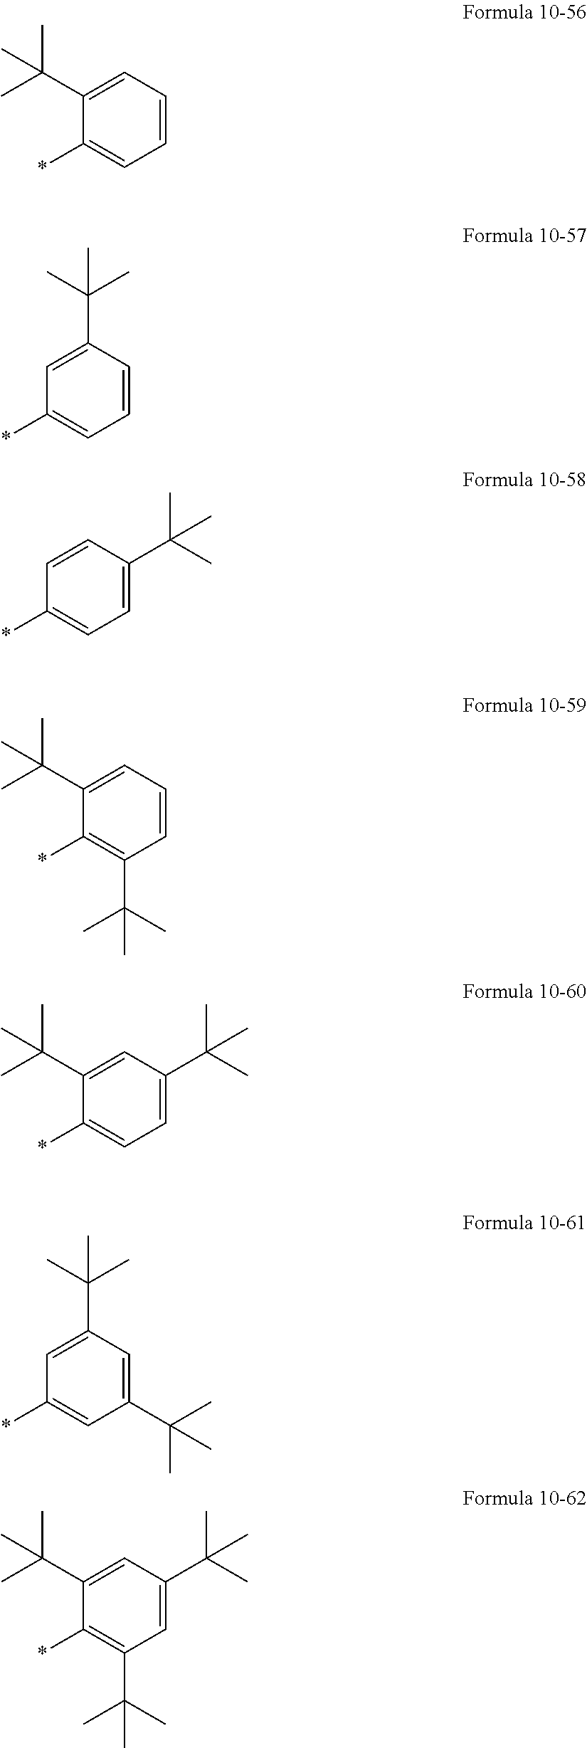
C1(*)=CC=CC=C1C(C)(C)C.C1(*)=CC=CC(C(C)(C)C)=C1.C1(*)=CC=C(C(C)(C)C)C=C1.C1(*)=C(C(C)(C)C)C=CC=C1C(C)(C)C.C1(*)=CC=C(C(C)(C)C)C=C1C(C)(C)C.C1(*)=CC(C(C)(C)C)=CC(C(C)(C)C)=C1.C1(*)=C(C(C)(C)C)C=C(C(C)(C)C)C=C1C(C)(C)C
